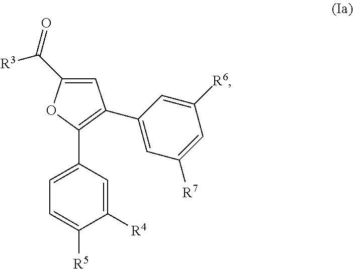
C1=C(C([R3])=O)OC(C2=CC=C([R5])C([R4])=C2)=C1C1=CC([R7])=CC([R6])=C1
